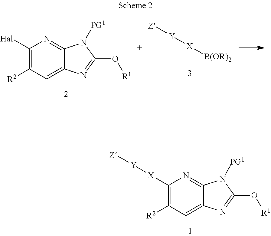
[Z][Y][X][B(OR)2].[Hal]C1=C([R2])C=C2C(=N1)N([PG1])C(O[R1])=N2.[Z][Y][X]C1=C([R2])C=C2C(=N1)N([PG1])C(O[R1])=N2
